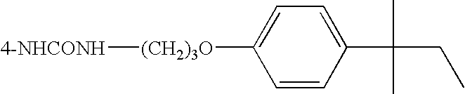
[4-NHCONH][(CH2)3O]C1=CC=C(C(C)(CC)C)C=C1
